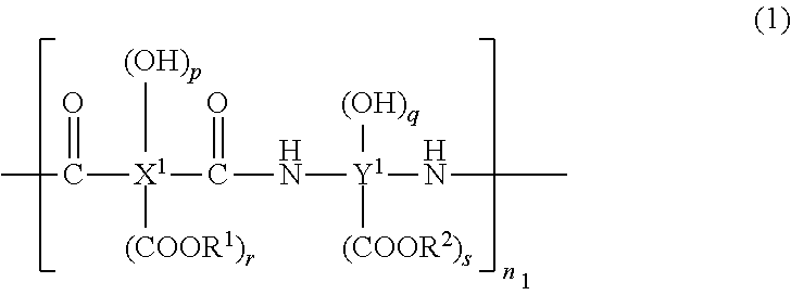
CC([X1](C(N[Y1](NC)([(OH)q])[(COOR2)s])=O)([(OH)p])[(COOR1)r])=O
